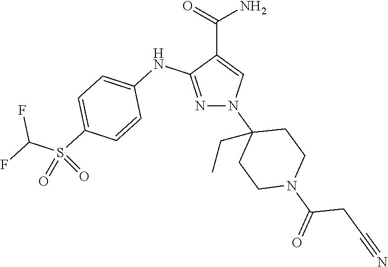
N1=C(NC2=CC=C(S(C(F)F)(=O)=O)C=C2)C(C(=O)N)=CN1C1(CC)CCN(C(=O)CC#N)CC1
